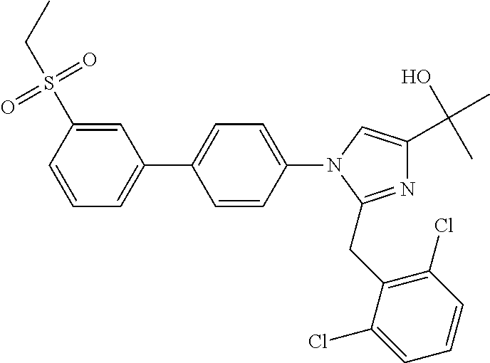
C1=CC(S(=O)(=O)CC)=CC(C2=CC=C(N3C(CC4=C(Cl)C=CC=C4Cl)=NC(C(O)(C)C)=C3)C=C2)=C1
